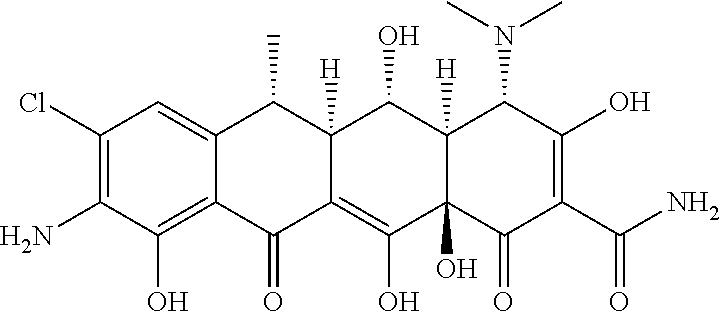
C1(Cl)=C(N)C(O)=C2C(=C1)C(C)C1([H])C(=C(O)C3(O)C([H])(C1O)C(N(C)C)C(O)=C(C(N)=O)C3=O)C2=O
